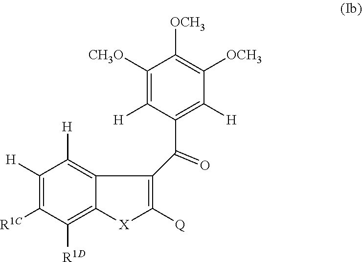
C1([H])=C2C(=C([R1D])C([R1C])=C1[H])[X]C([Q])=C2C(C1=C([H])C([OCH3])=C([OCH3])C([CH3O])=C1[H])=O
